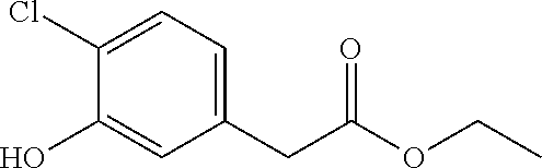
C1(CC(OCC)=O)=CC=C(Cl)C(O)=C1
